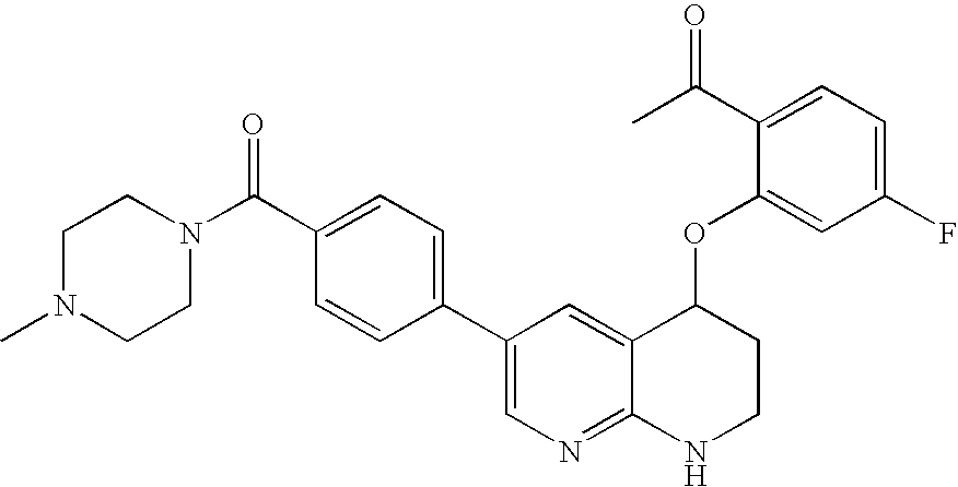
C1N(C)CCN(C(=O)C2=CC=C(C3=CN=C4C(=C3)C(OC3=CC(F)=CC=C3C(C)=O)CCN4)C=C2)C1
